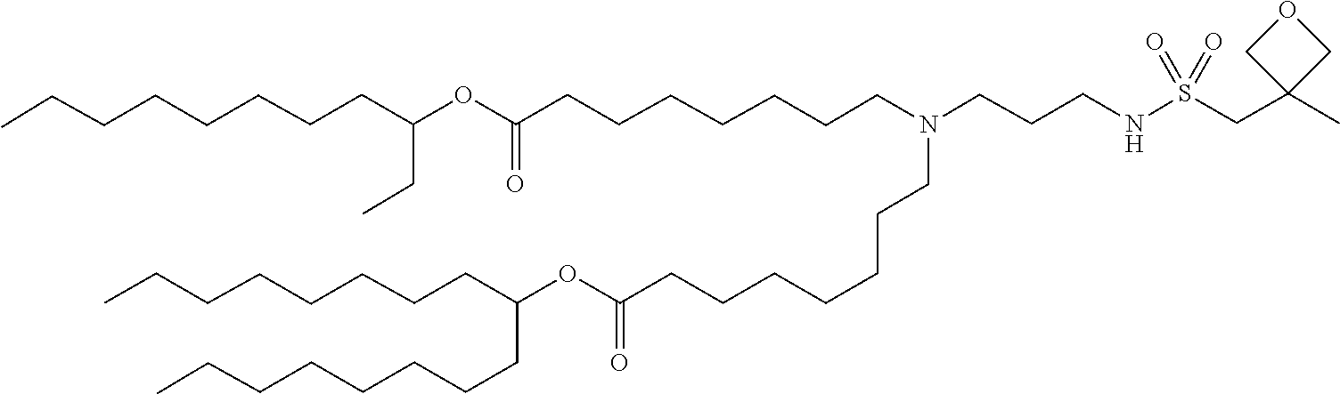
O(C(=O)CCCCCCCN(CCCNS(=O)(=O)CC1(C)COC1)CCCCCCCC(OC(CC)CCCCCCCC)=O)C(CCCCCCCC)CCCCCCCC
